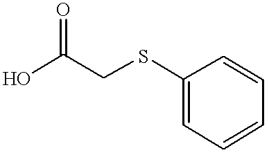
OC(CSC1=CC=CC=C1)=O
